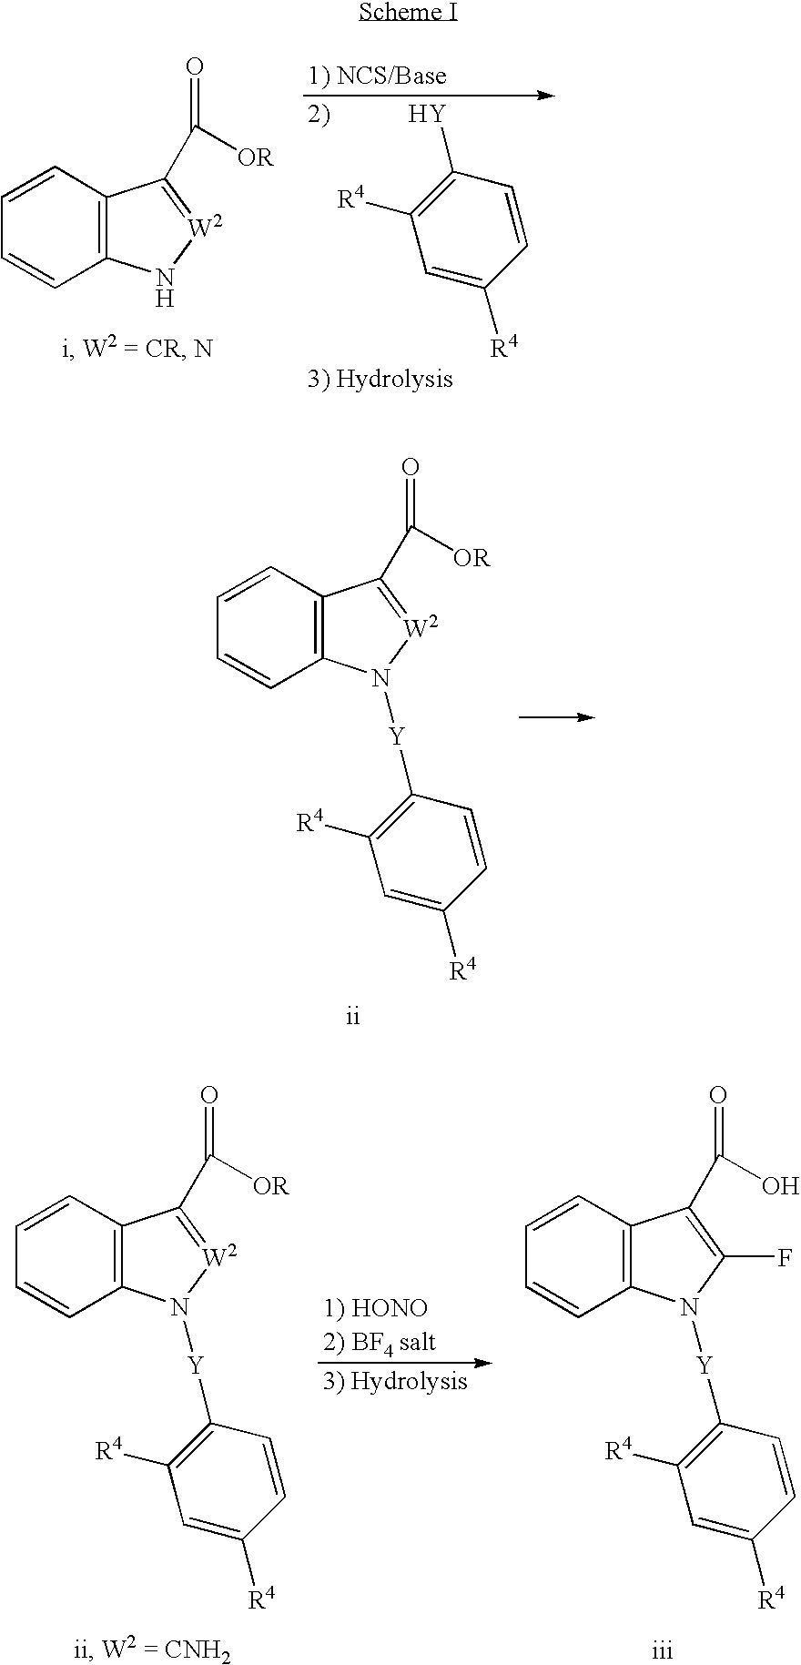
C1([Y])=C([R4])C=C([R4])C=C1.C1=CC2=C(C=C1)C(C([OR])=O)=[W2]N2.C1=CC2=C(C=C1)C(C([OR])=O)=[W2]N2[Y]C1=C([R4])C=C([R4])C=C1.C1=CC2=C(C=C1)C(C([OR])=O)=[W2]N2[Y]C1=C([R4])C=C([R4])C=C1.C1=CC2=C(C=C1)C(C(O)=O)=C(F)N2[Y]C1=C([R4])C=C([R4])C=C1
